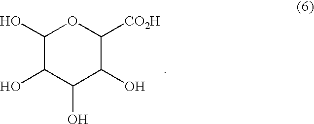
C1(O)C(O)C(O)C(O)C([CO2H])O1
